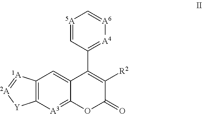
C12=C([A3]=C3C(=C1)C(C1=[A4][A6]=C[5A]=C1)=C([R2])C(=O)O3)[Y][2A]=[1A]2
